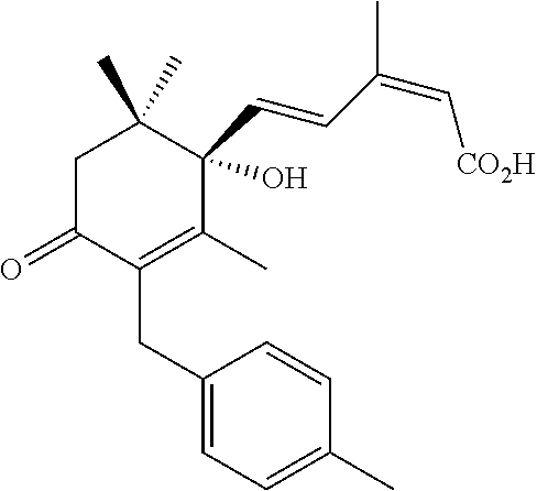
C1(CC2=C(C)C(C=CC(C)=C[CO2H])(O)C(C)(C)CC2=O)=CC=C(C)C=C1
